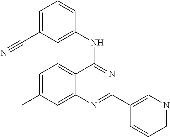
C1=C(C)C=C2C(=C1)C(NC1=CC(C#N)=CC=C1)=NC(C1=CN=CC=C1)=N2
